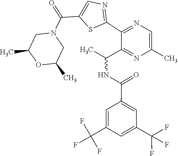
C1(C2=NC=C(C)N=C2C(NC(C2=CC(C(F)(F)F)=CC(C(F)(F)F)=C2)=O)C)=NC=C(C(=O)N2CC(C)OC(C)C2)S1
